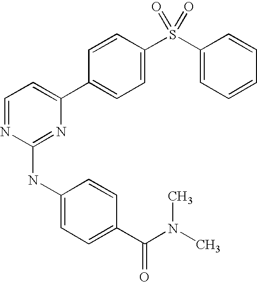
C1=CC(C2=CC=NC(NC3=CC=C(C(=O)N(C)C)C=C3)=N2)=CC=C1S(C1=CC=CC=C1)(=O)=O
